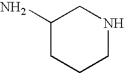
C1(N)CCCNC1
